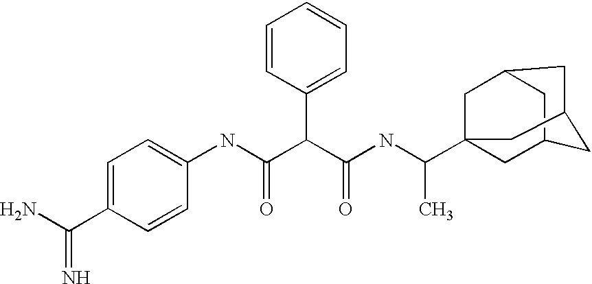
NC(C1=CC=C(NC(C(C(NC(C23CC4CC(C2)CC(C4)C3)C)=O)C2=CC=CC=C2)=O)C=C1)=N
